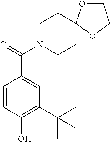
C1=CC(O)=C(C(C)(C)C)C=C1C(=O)N1CCC2(CC1)OCCO2
